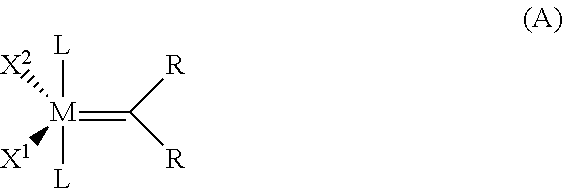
[M](=C([R])[R])([X2])([X1])([L])[L]
